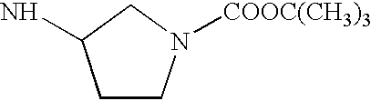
C1CN([COOC(CH3)3])CC1N
